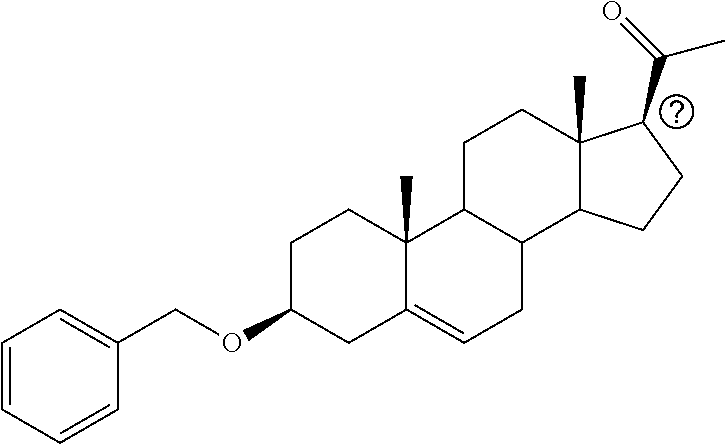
C1C(OCC2=CC=CC=C2)CC2=CCC3C(C2(C)C1)CCC1(C)C3CCC1C(=O)C
